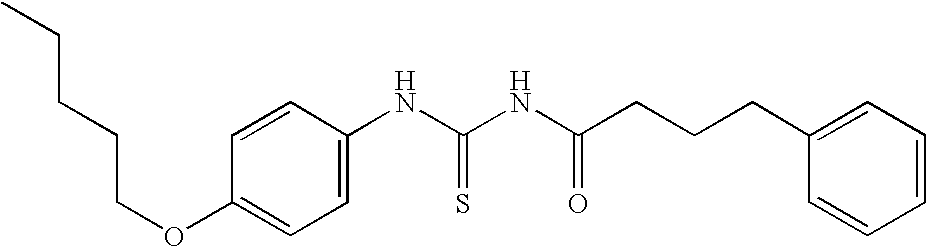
C1=C(NC(NC(CCCC2=CC=CC=C2)=O)=S)C=CC(OCCCCC)=C1
